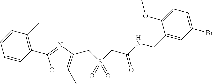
C1=CC(C)=C(C2=NC(CS(CC(=O)NCC3=CC(Br)=CC=C3OC)(=O)=O)=C(C)O2)C=C1
